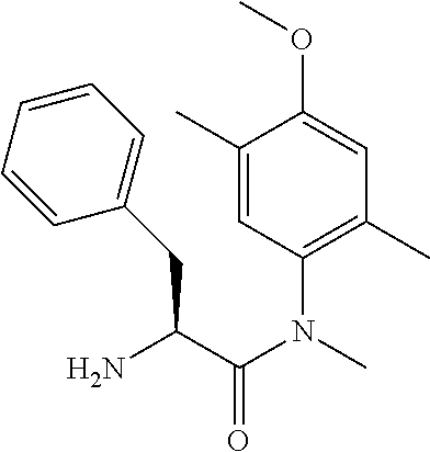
NC(C(N(C)C1=C(C)C=C(OC)C(C)=C1)=O)CC1=CC=CC=C1
